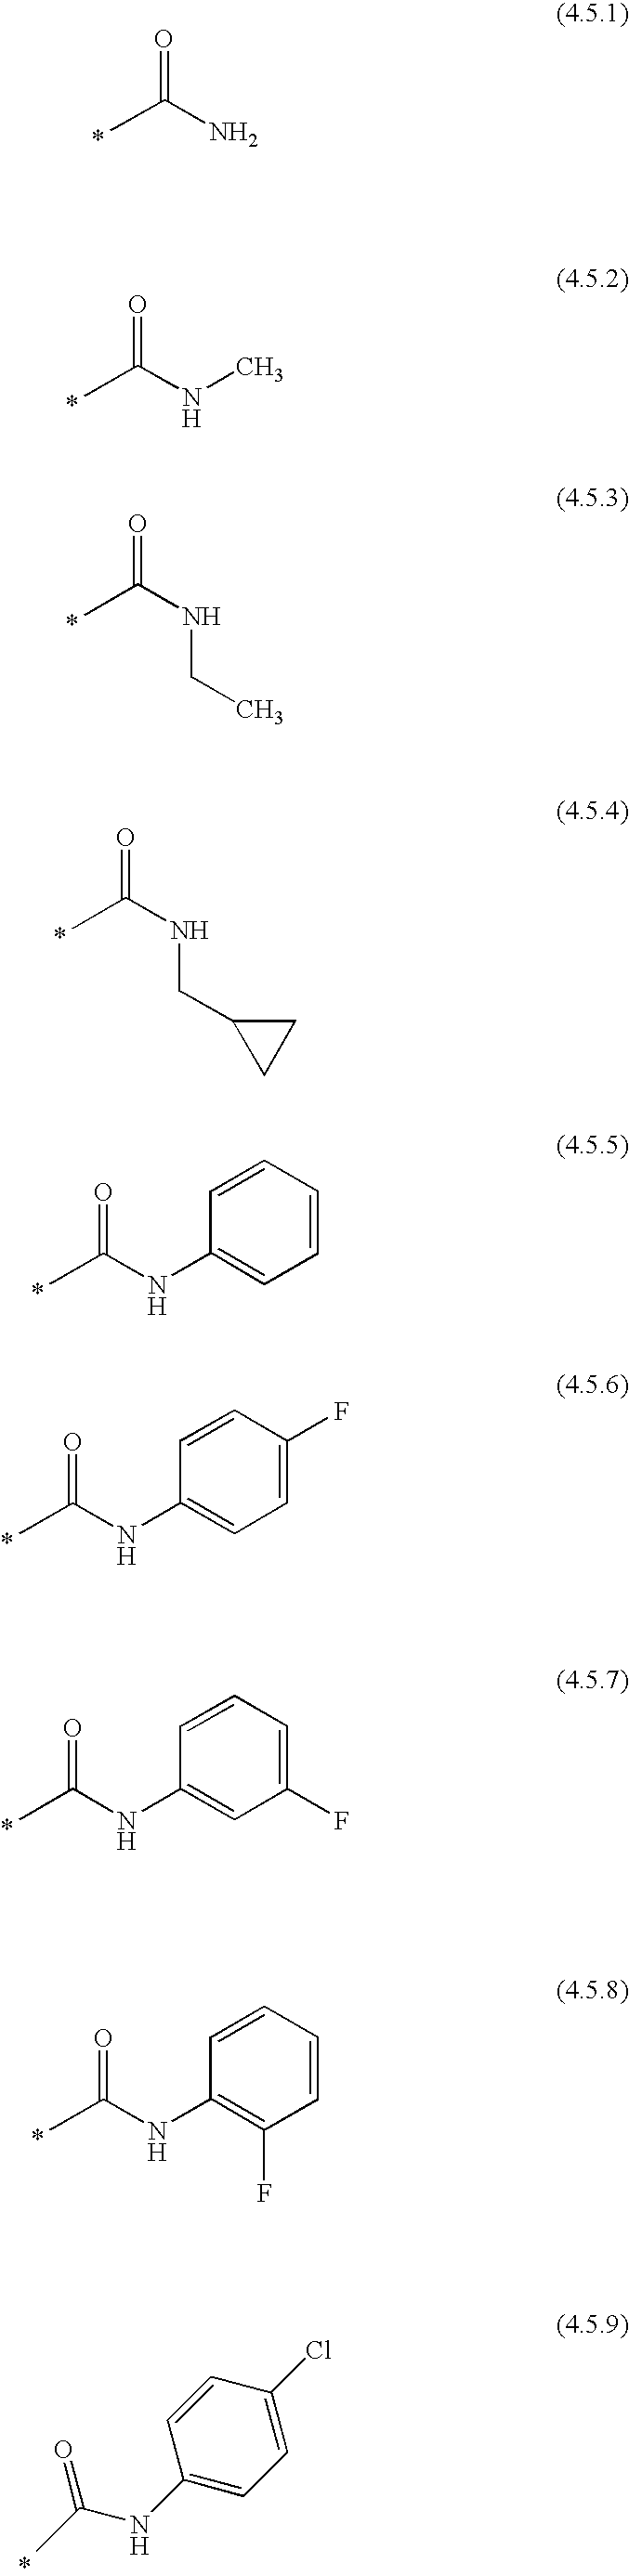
O=C(N)C.*.O=C(NC)C.*.O=C(NCC)C.*.O=C(NCC1CC1)C.*.O=C(NC1=CC=CC=C1)C.*.O=C(NC1=CC=C(F)C=C1)C.*.O=C(NC1=CC(F)=CC=C1)C.*.O=C(NC1=C(F)C=CC=C1)C.*.CC(NC1=CC=C(Cl)C=C1)=O.*
